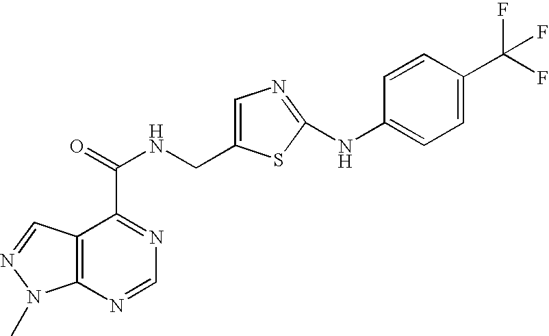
C12=C(C=NN1C)C(C(=O)NCC1=CN=C(NC3=CC=C(C(F)(F)F)C=C3)S1)=NC=N2
